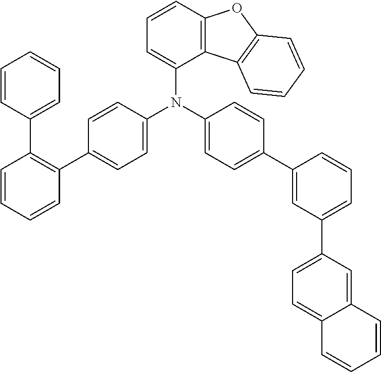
N(C1=CC=C(C2=C(C3=CC=CC=C3)C=CC=C2)C=C1)(C1=CC=C(C2=CC(C3=CC=C4C(=C3)C=CC=C4)=CC=C2)C=C1)C1=CC=CC2=C1C1=C(O2)C=CC=C1
